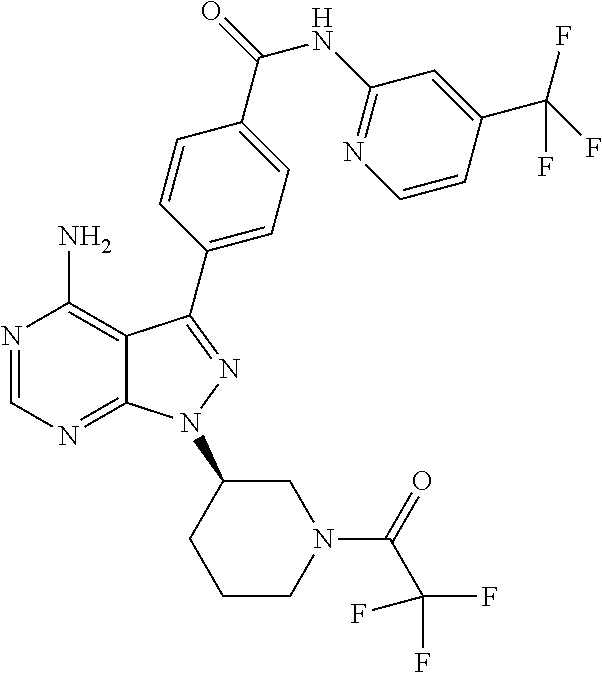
N1=CN=C2C(=C1N)C(C1=CC=C(C(=O)NC3=NC=CC(C(F)(F)F)=C3)C=C1)=NN2C1CCCN(C(=O)C(F)(F)F)C1
